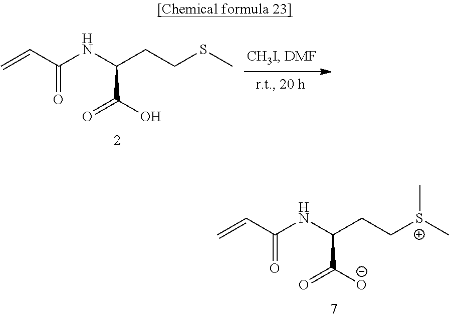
C=CC(NC(CCSC)C(O)=O)=O.C=CC(NC(CC[S+](C)C)C([O-])=O)=O
